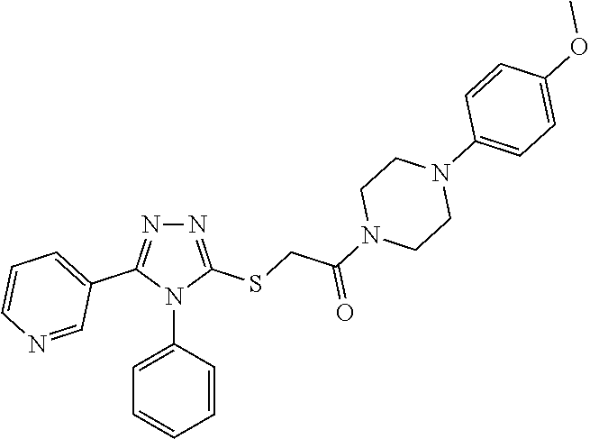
N1=C(SCC(N2CCN(C3=CC=C(OC)C=C3)CC2)=O)N(C2=CC=CC=C2)C(C2=CC=CN=C2)=N1
